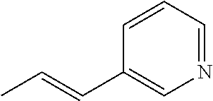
N1=CC=CC(C=CC)=C1
